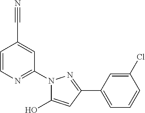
C1=CN=C(N2C(O)=CC(C3=CC=CC(Cl)=C3)=N2)C=C1C#N
